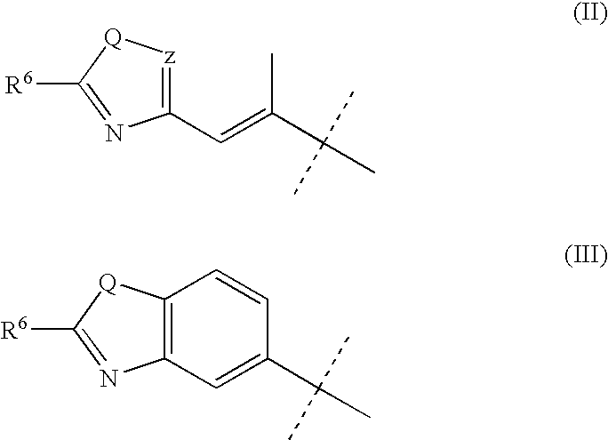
C1(C=C(C(C)(C)C)C)=[z][Q]C([R6])=N1.C12=C(C=C(C(C)(C)C)C=C1)N=C([R6])[Q]2
